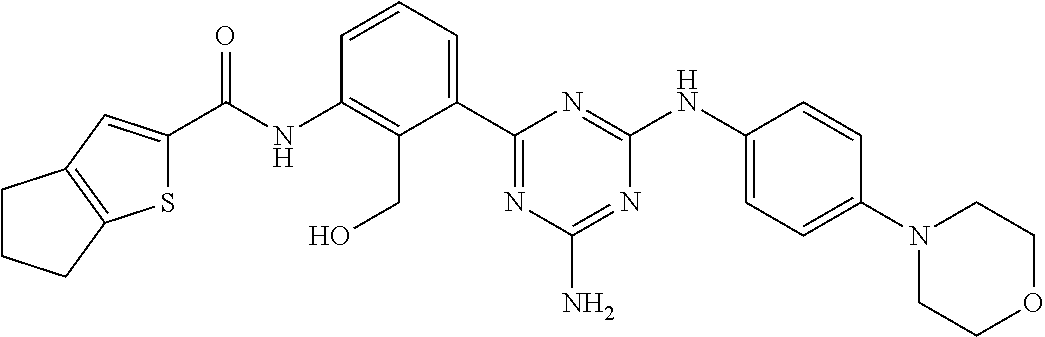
C(NC1=C(CO)C(C2=NC(N)=NC(NC3=CC=C(N4CCOCC4)C=C3)=N2)=CC=C1)(=O)C1=CC2=C(S1)CCC2
